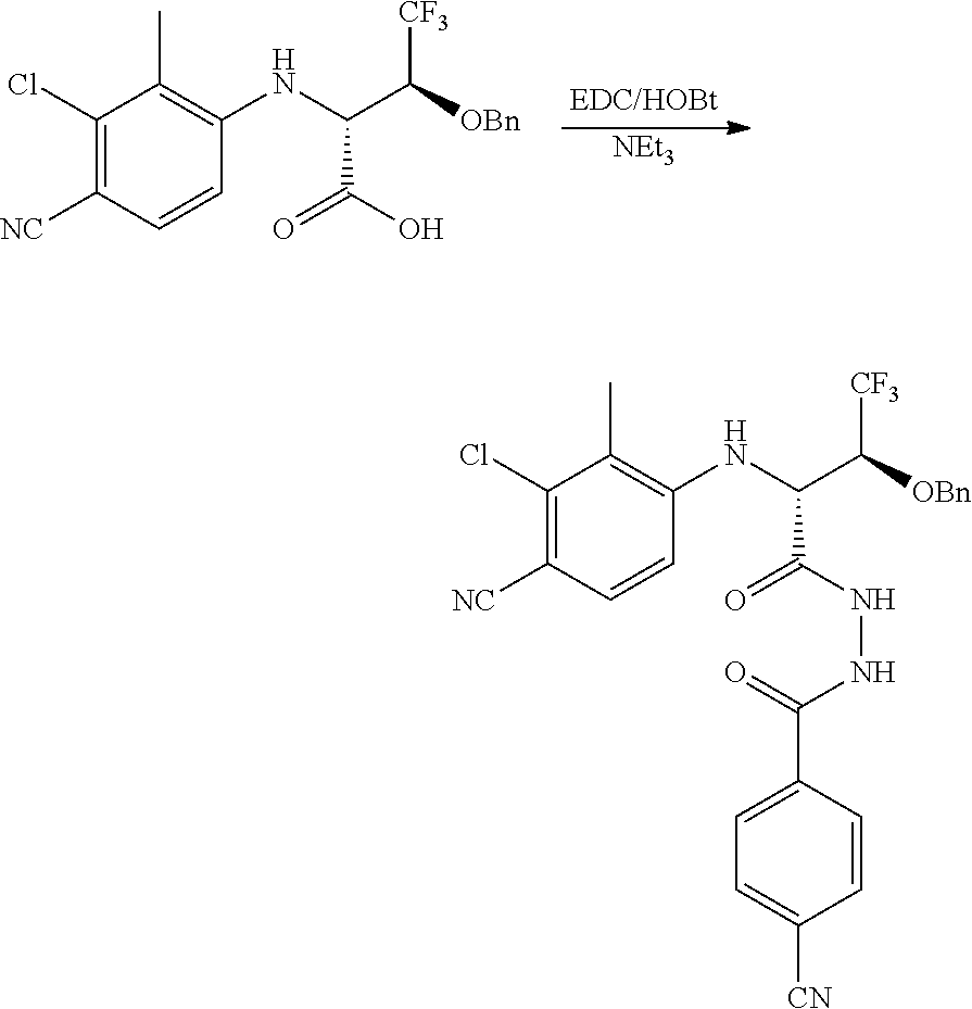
[NEt3].C1(Cl)=C([NC])C=CC(NC(C([OBn])[CF3])C(O)=O)=C1C.C1(Cl)=C([NC])C=CC(NC(C([OBn])[CF3])C(NNC(C2=CC=C([CN])C=C2)=O)=O)=C1C
